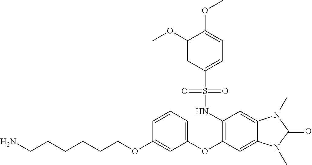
C1=CC=C(OC2=C(NS(C3=CC=C(OC)C(OC)=C3)(=O)=O)C=C3C(=C2)N(C)C(=O)N3C)C=C1OCCCCCCN
